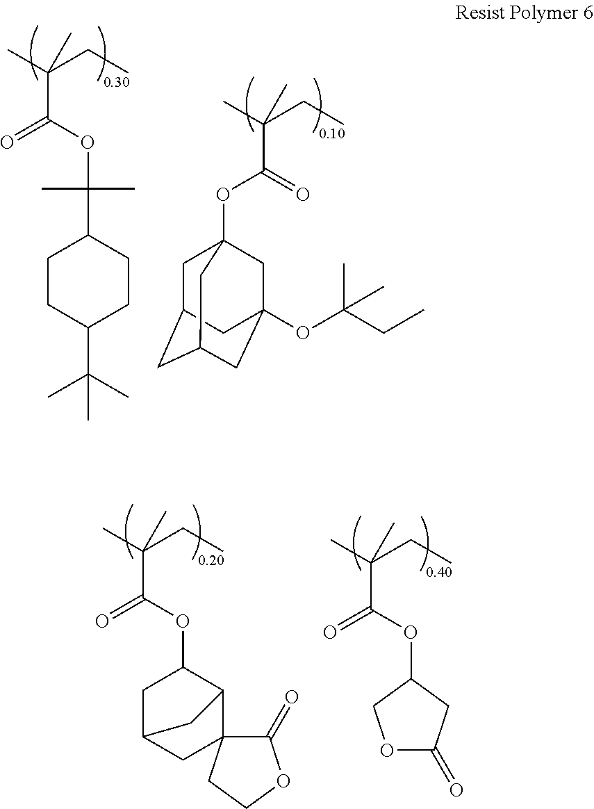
CC(CC)(C(OC(C)(C)C1CCC(C(C)(C)C)CC1)=O)C.CC(CC)(C(OC12CC3CC(CC(OC(CC)(C)C)(C1)C3)C2)=O)C.CC(CC)(C(OC1CC2CC3(C1C2)C(=O)OCC3)=O)C.CC(CC)(C(OC1COC(=O)C1)=O)C
